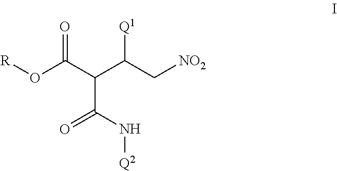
[R]OC(C(C(C[NO2])[Q1])C(N[Q2])=O)=O
